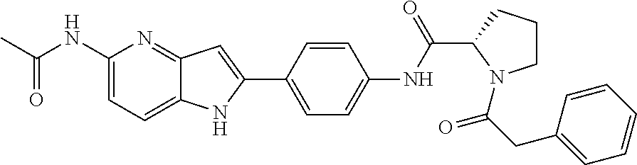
C1(NC(C)=O)=CC=C2C(=N1)C=C(C1=CC=C(NC(C3N(C(CC4=CC=CC=C4)=O)CCC3)=O)C=C1)N2
